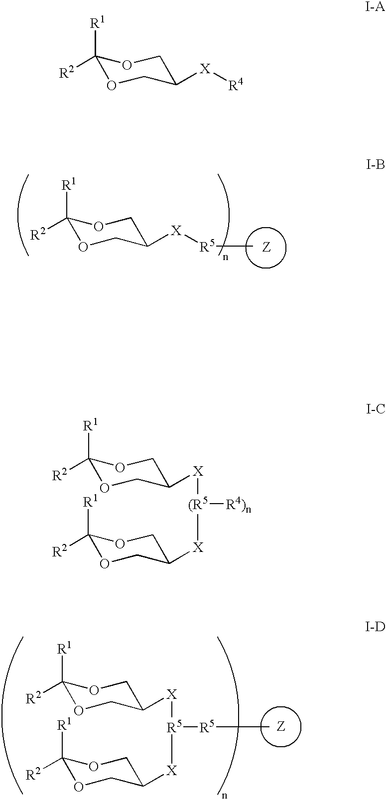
C1([R1])([R2])OCC([X][R5]([Z])C)CO1.[Z].C1([R1])([R2])OCC([X][R5]([X]C2COC([R1])([R2])OC2)[R5]C)CO1.C1([R1])([R2])OCC([X][R4])CO1.C1([R1])([R2])OCC([X][(R5]([R4)n])[X]C2COC([R1])([R2])OC2)CO1
